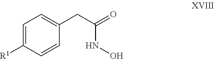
C1=C([R1])C=CC(CC(NO)=O)=C1
